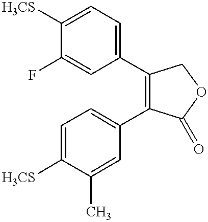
C1=C(F)C([H3CS])=CC=C1C1=C(C2=CC=C([H3CS])C(C)=C2)C(=O)OC1
